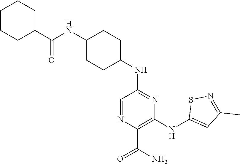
C1CCC(C(NC2CCC(NC3=NC(NC4=CC(C)=NS4)=C(C(N)=O)N=C3)CC2)=O)CC1
